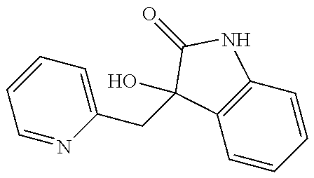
C1=CC=CC2=C1C(O)(CC1=CC=CC=N1)C(=O)N2
